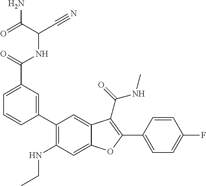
C1=C(C(=O)NC(C#N)C(=O)N)C=C(C2=C(NCC)C=C3C(=C2)C(C(=O)NC)=C(C2=CC=C(F)C=C2)O3)C=C1
